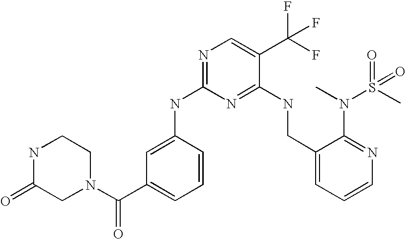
N1(C(C2=CC=CC(NC3=NC=C(C(F)(F)F)C(NCC4=CC=CN=C4N(C)S(C)(=O)=O)=N3)=C2)=O)CC(=O)NCC1
